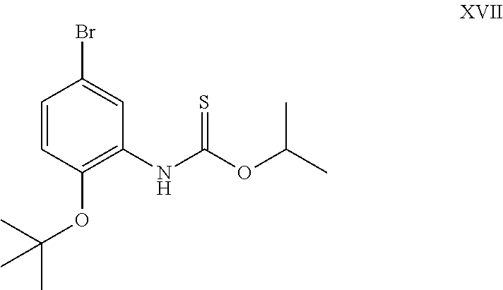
C1=CC(OC(C)(C)C)=C(NC(=S)OC(C)C)C=C1Br
